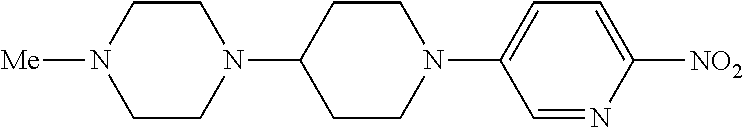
C1=NC([NO2])=CC=C1N1CCC(N2CCN([Me])CC2)CC1
